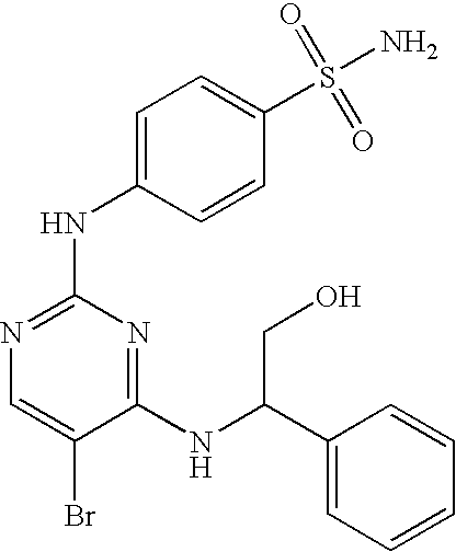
N1=C(NC2=CC=C(S(=O)(=O)N)C=C2)N=C(NC(C2=CC=CC=C2)CO)C(Br)=C1
